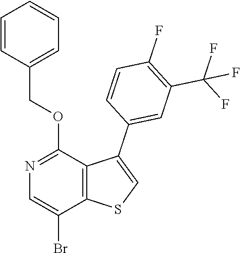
N1=C(OCC2=CC=CC=C2)C2=C(C(Br)=C1)SC=C2C1=CC(C(F)(F)F)=C(F)C=C1
